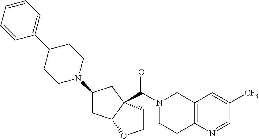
C12=C(N=CC([CF3])=C1)CCN(C(=O)C13C(CC(N4CCC(C5=CC=CC=C5)CC4)C1)OCC3)C2
